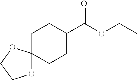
C1CC(C(=O)OCC)CCC12OCCO2
